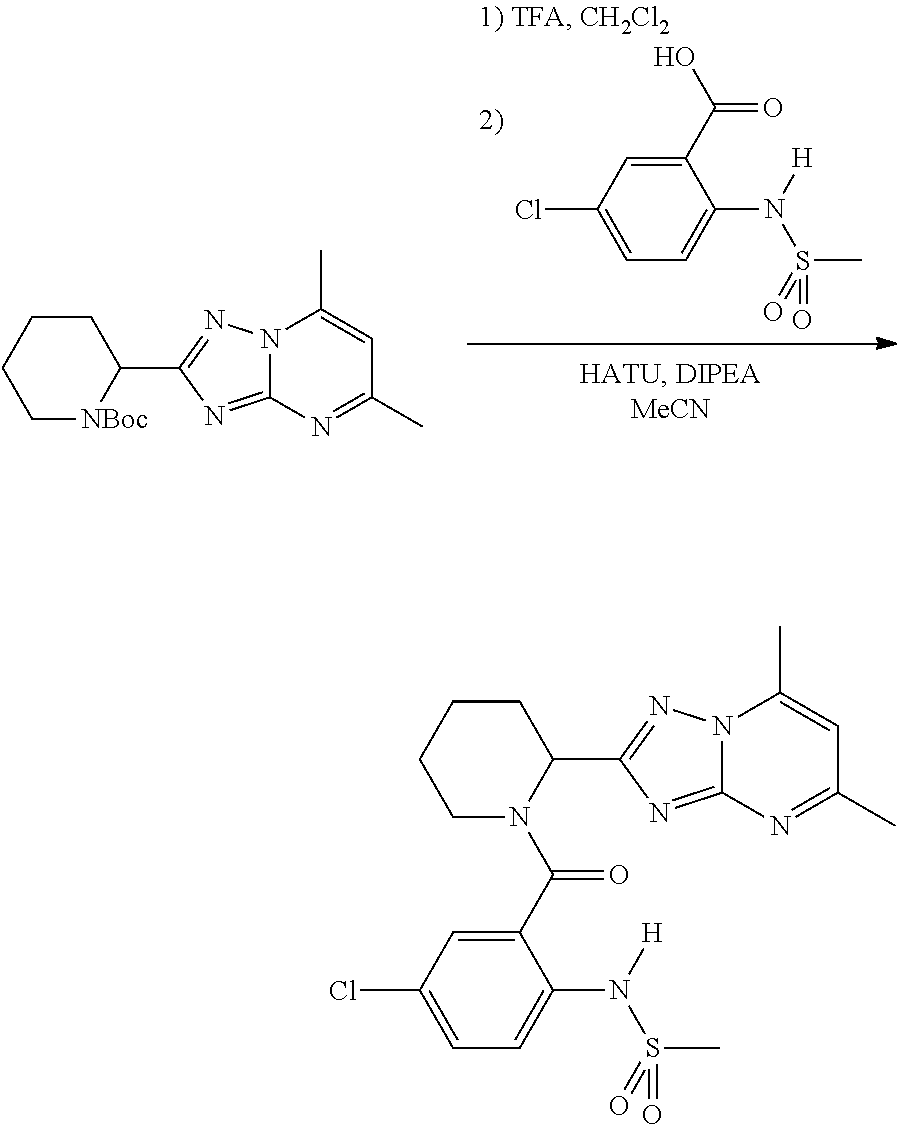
C1[NBoc]C(C2=NN3C(=N2)N=C(C)C=C3C)CCC1.OC(C1=CC(Cl)=CC=C1N(S(=O)(C)=O)[H])=O.C1CCCC(C2=NN3C(=N2)N=C(C)C=C3C)N1C(C1=CC(Cl)=CC=C1N(S(=O)(C)=O)[H])=O
